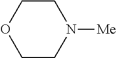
C1COCCN1[Me]
